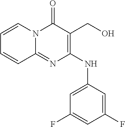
C1(F)=CC(F)=CC(NC2=C(CO)C(=O)N3C(=N2)C=CC=C3)=C1
